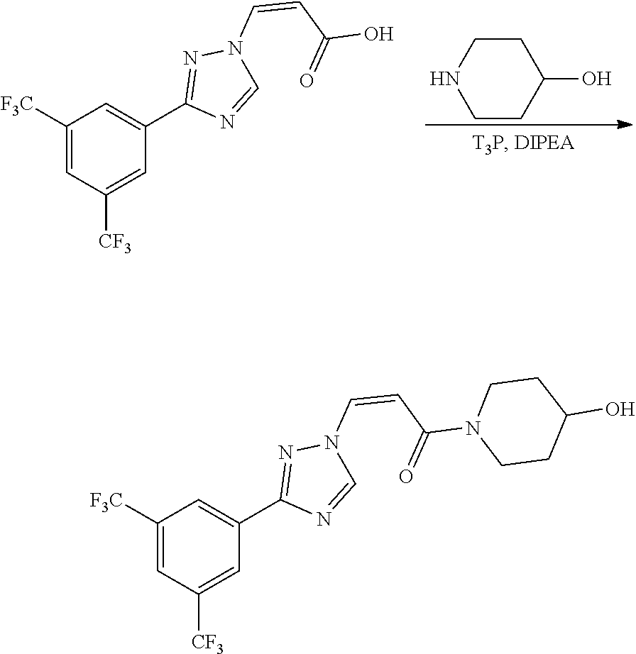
C1CC(O)CCN1.C1(C2=CC([F3C])=CC([CF3])=C2)=NN(C=CC(=O)O)C=N1.C1(C2=CC([F3C])=CC([CF3])=C2)=NN(C=CC(=O)N2CCC(O)CC2)C=N1
